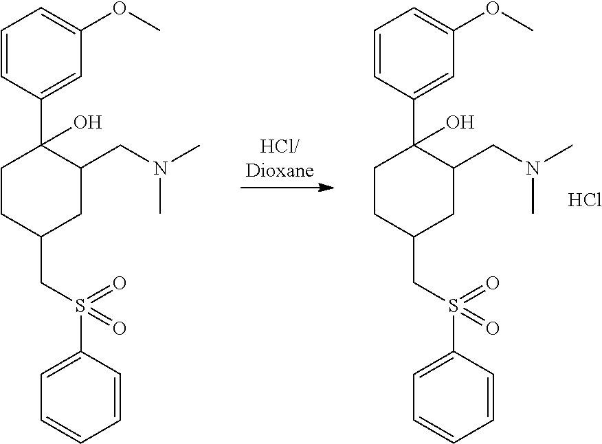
C1CC(CS(C2=CC=CC=C2)(=O)=O)CC(CN(C)C)C1(C1=CC(OC)=CC=C1)O.Cl.C1CC(CS(C2=CC=CC=C2)(=O)=O)CC(CN(C)C)C1(C1=CC(OC)=CC=C1)O
